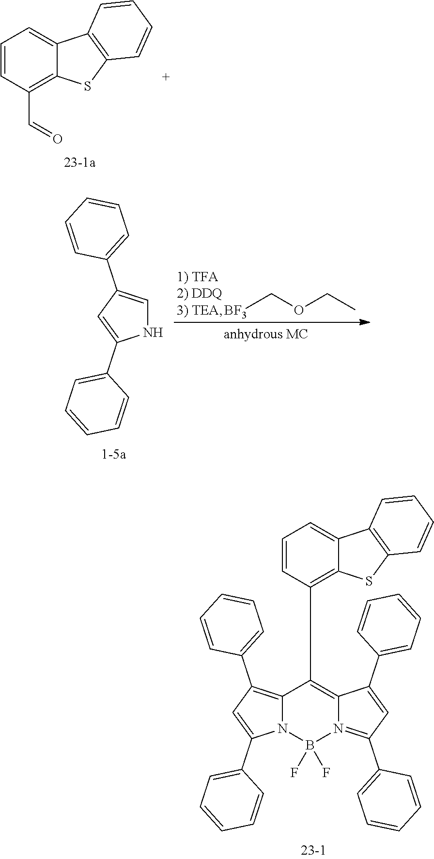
C1=CC(C=O)=C2C(=C1)C1=C(S2)C=CC=C1.[BF3]COCC.N1C=C(C2=CC=CC=C2)C=C1C1=CC=CC=C1.C12=C(C3=CC=CC=C3)C=C(C3=CC=CC=C3)N1B(F)(F)N1=C(C3=CC=CC=C3)C=C(C3=CC=CC=C3)C1=C2C1=C2C(=CC=C1)C1=C(S2)C=CC=C1
